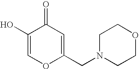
C1(O)=COC(CN2CCOCC2)=CC1=O
